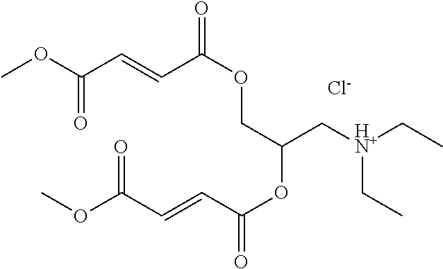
COC(C=CC(OCC(OC(=O)C=CC(OC)=O)C[HN+](CC)CC)=O)=O.[Cl-]
